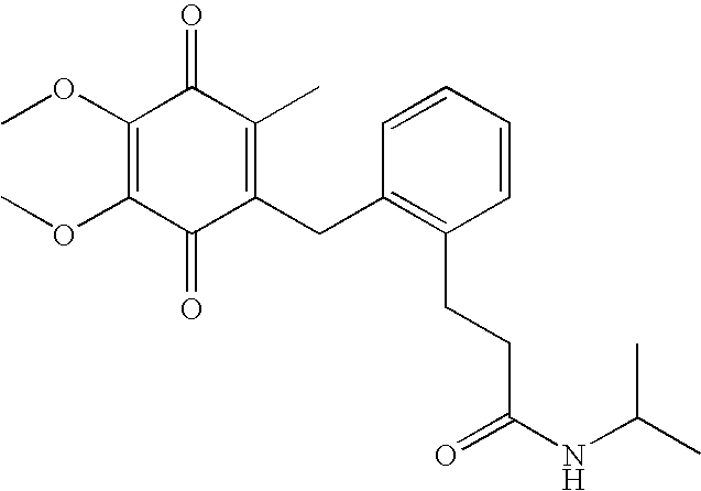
C1(=O)C(CC2=C(CCC(NC(C)C)=O)C=CC=C2)=C(C)C(=O)C(OC)=C1OC
